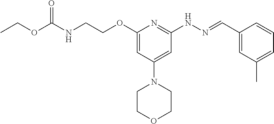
N(C(OCC)=O)CCOC1=CC(N2CCOCC2)=CC(NN=CC2=CC(C)=CC=C2)=N1
